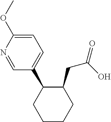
C1=C(OC)N=CC(C2C(CC(=O)O)CCCC2)=C1
